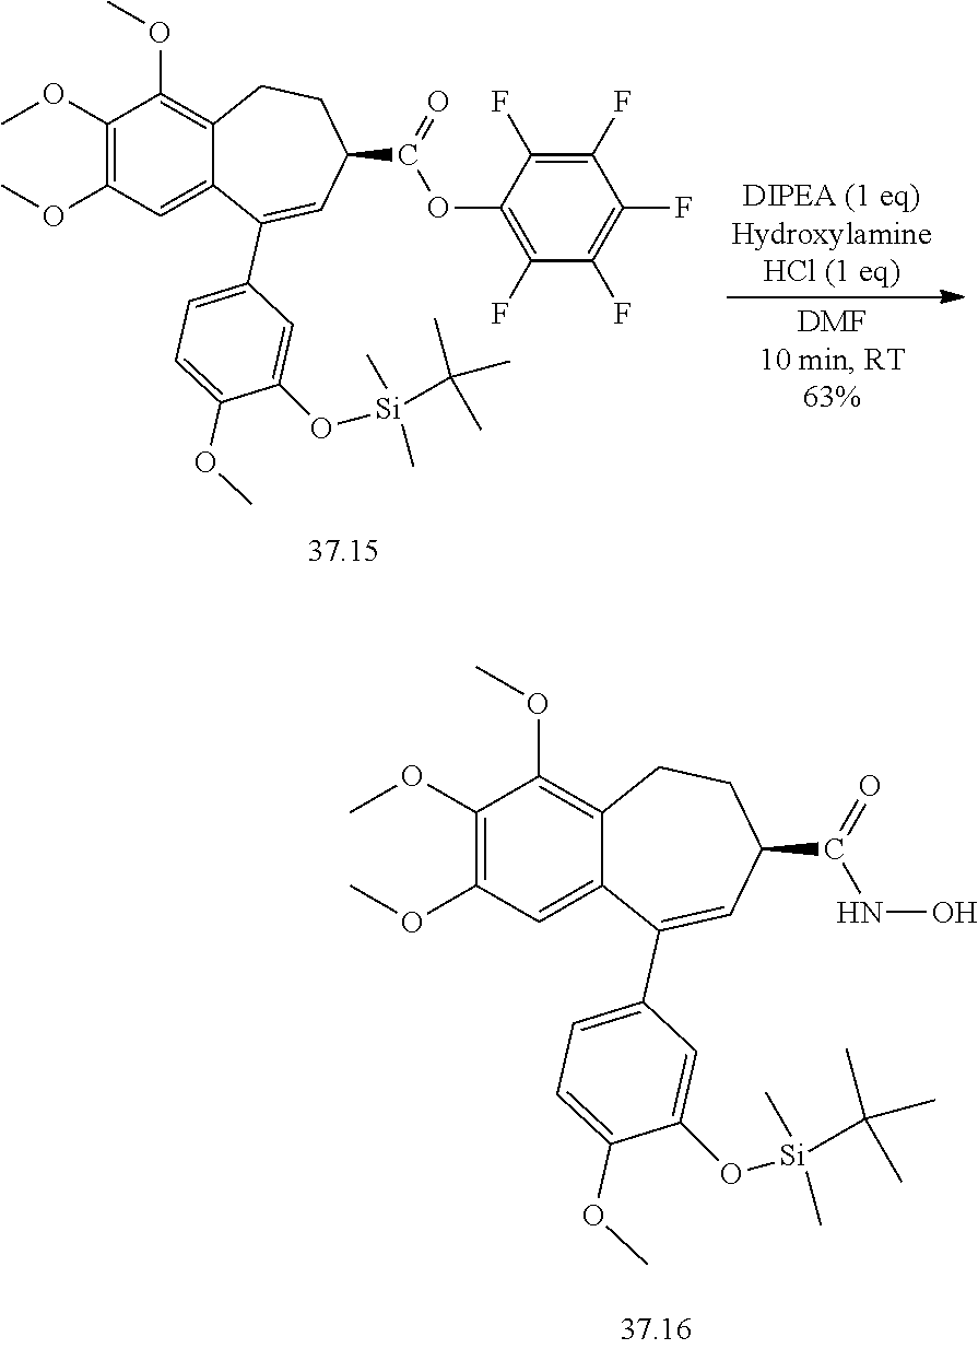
C1(OC)=C(OC)C=C2C(=C1OC)CCC(C(=O)NO)C=C2C1=CC=C(OC)C(O[Si](C)(C)C(C)(C)C)=C1.C1(OC)=C(OC)C=C2C(=C1OC)CCC(C(=O)OC1=C(F)C(F)=C(F)C(F)=C1F)C=C2C1=CC=C(OC)C(O[Si](C)(C)C(C)(C)C)=C1
